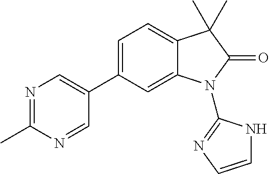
C1=C(C2=CN=C(C)N=C2)C=C2C(=C1)C(C)(C)C(=O)N2C1=NC=CN1
